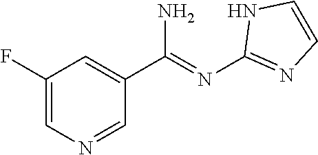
C1(F)=CN=CC(C(=NC2=NC=CN2)N)=C1
